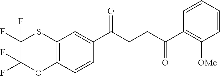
C12=C(C=CC(C(CCC(C3=C([OMe])C=CC=C3)=O)=O)=C1)OC(F)(F)C(F)(F)S2
